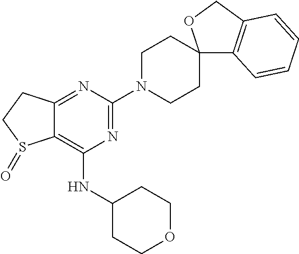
C12=NC(N3CCC4(CC3)C3=C(CO4)C=CC=C3)=NC(NC3CCOCC3)=C1S(=O)CC2
